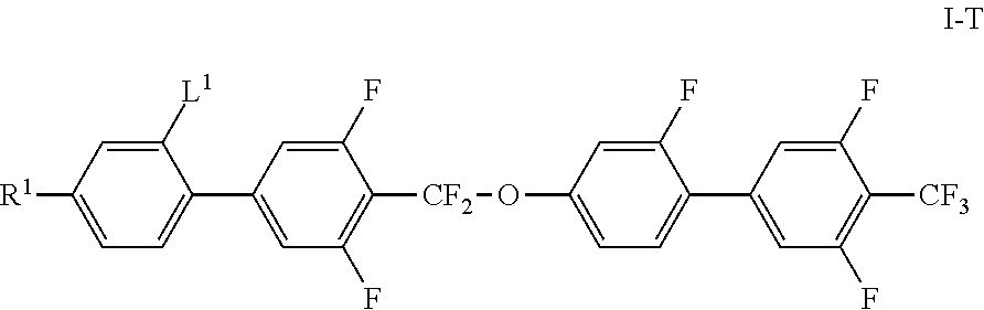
C1=C([R1])C=C([L1])C(C2=CC(F)=C([CF2]OC3=CC=C(C4=CC(F)=C([CF3])C(F)=C4)C(F)=C3)C(F)=C2)=C1
